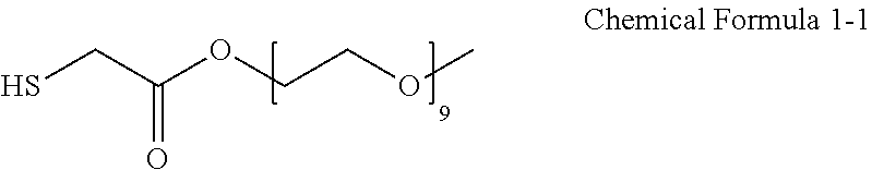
SCC(OCCOC)=O
